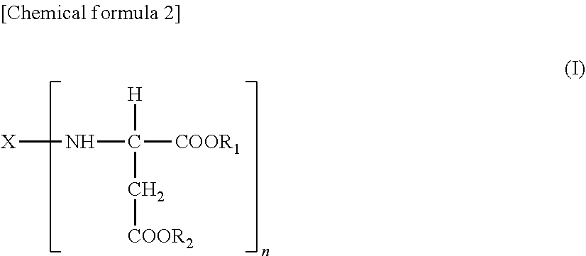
[H]C([COOR1])(C[COOR2])N[X]
